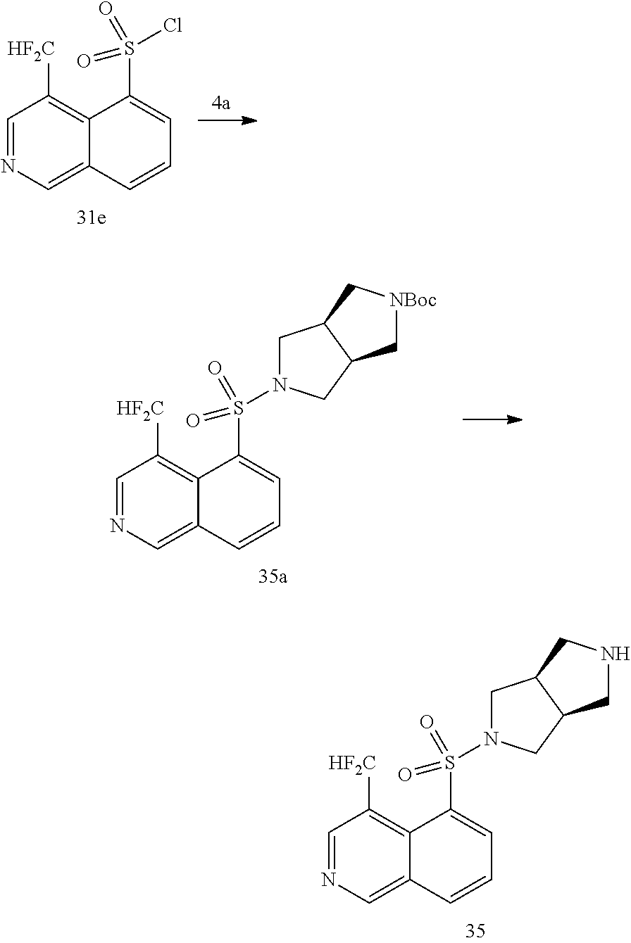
C1=NC=C2C(=C1[HF2C])C(S(Cl)(=O)=O)=CC=C2.C1=NC=C2C(=C1[HF2C])C(S(=O)(=O)N1CC3C(C1)C[NBoc]C3)=CC=C2.C1=NC=C2C(=C1[HF2C])C(S(=O)(=O)N1CC3C(C1)CNC3)=CC=C2
